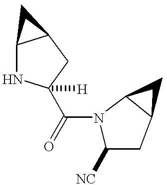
C12NC(C(=O)N3C([NC])CC4C3C4)([H])CC1C2
